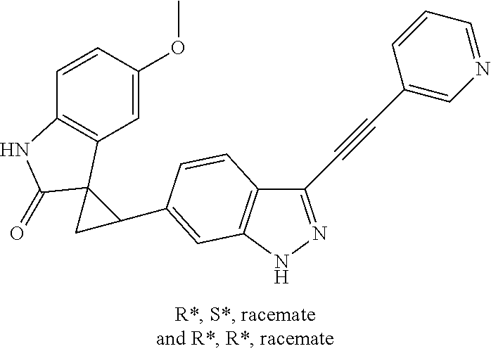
C12=C(C=C(OC)C=C1)C1(C(=O)N2)CC1C1=CC2=C(C(C#CC3=CN=CC=C3)=NN2)C=C1
